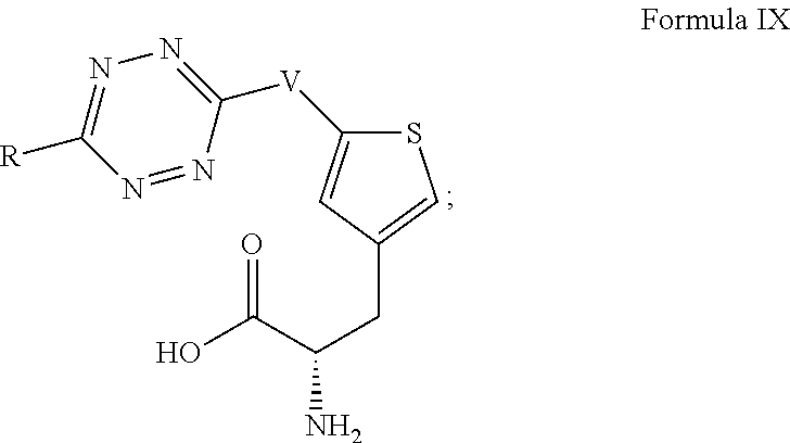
C1(CC(N)C(O)=O)=CSC([V]C2=NN=C([R])N=N2)=C1
